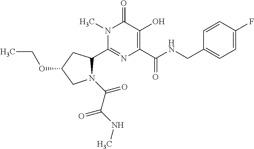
C1(C2N(C(C(NC)=O)=O)CC(OCC)C2)=NC(C(NCC2=CC=C(F)C=C2)=O)=C(O)C(=O)N1C
